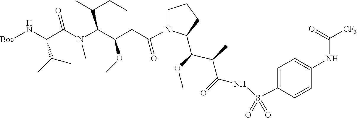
N(C1=CC=C(S(NC(C(C(OC)C2N(C(CC(C(N(C(C(N[Boc])C(C)C)=O)C)C(C)CC)OC)=O)CCC2)C)=O)(=O)=O)C=C1)C([CF3])=O
